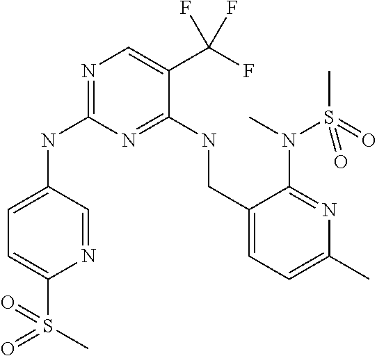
C1=C(NC2=NC=C(C(F)(F)F)C(NCC3=CC=C(C)N=C3N(C)S(C)(=O)=O)=N2)C=NC(S(=O)(=O)C)=C1
